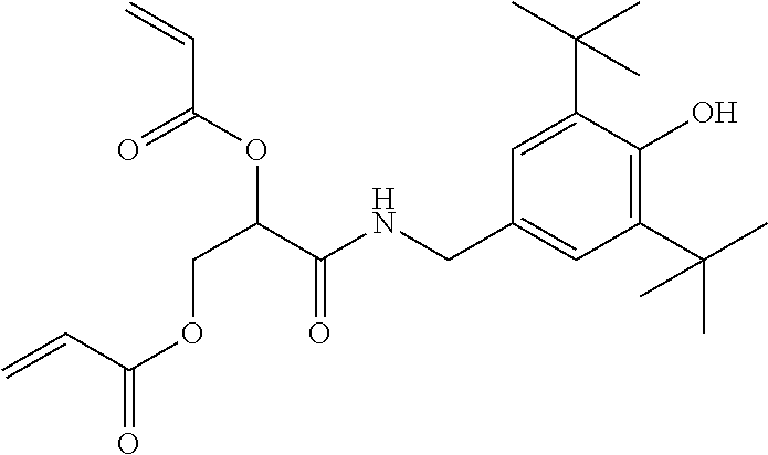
C1(C(C)(C)C)=CC(CNC(C(COC(=O)C=C)OC(C=C)=O)=O)=CC(C(C)(C)C)=C1O
